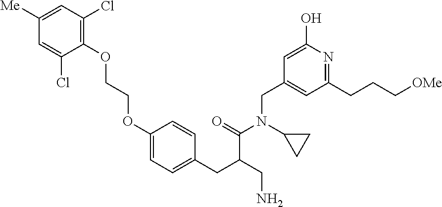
C1=C([Me])C=C(Cl)C(OCCOC2=CC=C(CC(CN)C(=O)N(CC3=CC(CCC[OMe])=NC(O)=C3)C3CC3)C=C2)=C1Cl
